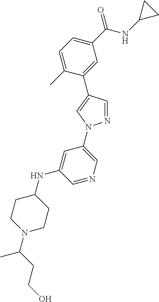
C1(C(NC2CC2)=O)=CC=C(C)C(C2=CN(C3=CN=CC(NC4CCN(C(CCO)C)CC4)=C3)N=C2)=C1
